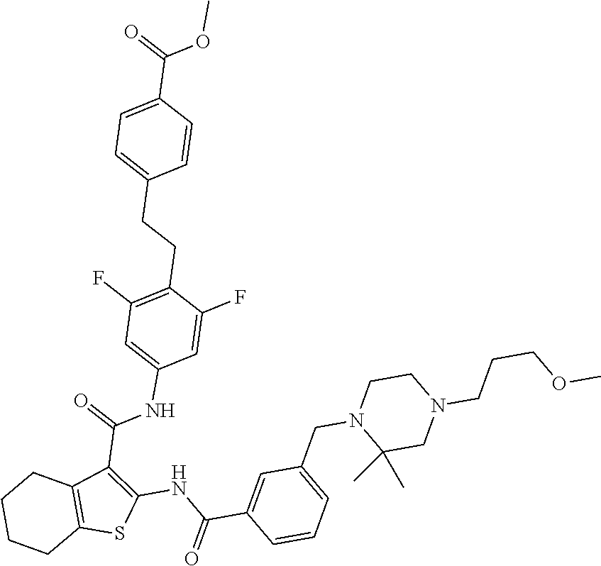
COC(C1=CC=C(CCC2=C(F)C=C(NC(C3=C(NC(C4=CC(CN5C(C)(C)CN(CCCOC)CC5)=CC=C4)=O)SC4=C3CCCC4)=O)C=C2F)C=C1)=O
